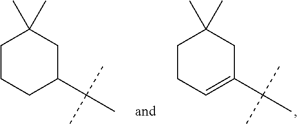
C1CCC(C(C)(C)C)CC1(C)C.C1CC=C(C(C)(C)C)CC1(C)C
